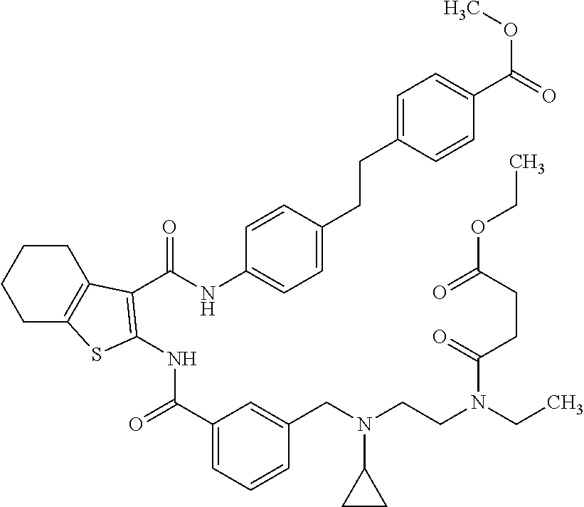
C1(C(=O)NC2=C(C(=O)NC3=CC=C(CCC4=CC=C(C(OC)=O)C=C4)C=C3)C3=C(CCCC3)S2)=CC=CC(CN(CCN(CC)C(CCC(=O)OCC)=O)C2CC2)=C1
